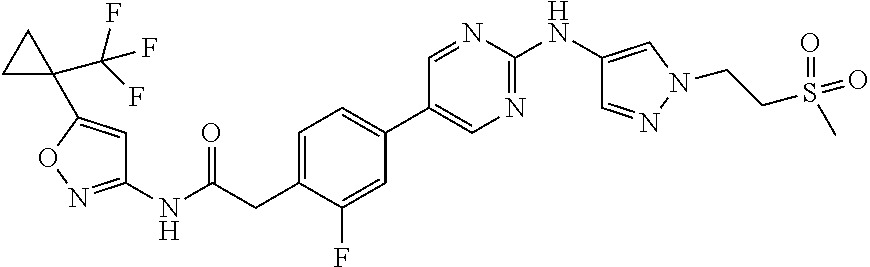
C1=C(CC(NC2=NOC(C3(C(F)(F)F)CC3)=C2)=O)C(F)=CC(C2=CN=C(NC3=CN(CCS(=O)(=O)C)N=C3)N=C2)=C1
